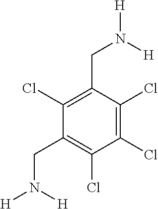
C1(Cl)=C(Cl)C(CN([H])[H])=C(Cl)C(CN([H])[H])=C1Cl
